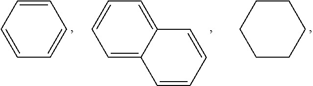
C1=CC=CC=C1.C12=CC=CC=C1C=CC=C2.C1CCCCC1
